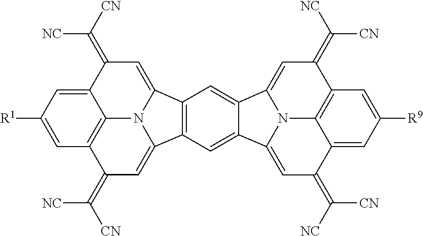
C12=CC([R1])=CC3=C1N1C(=CC3=C([CN])[NC])C3=C(C1=CC2=C([CN])[NC])C=C1C2=CC(=C([NC])[CN])C4=C5C(=CC([R9])=C4)C(=C([NC])[CN])C=C(N52)C1=C3
